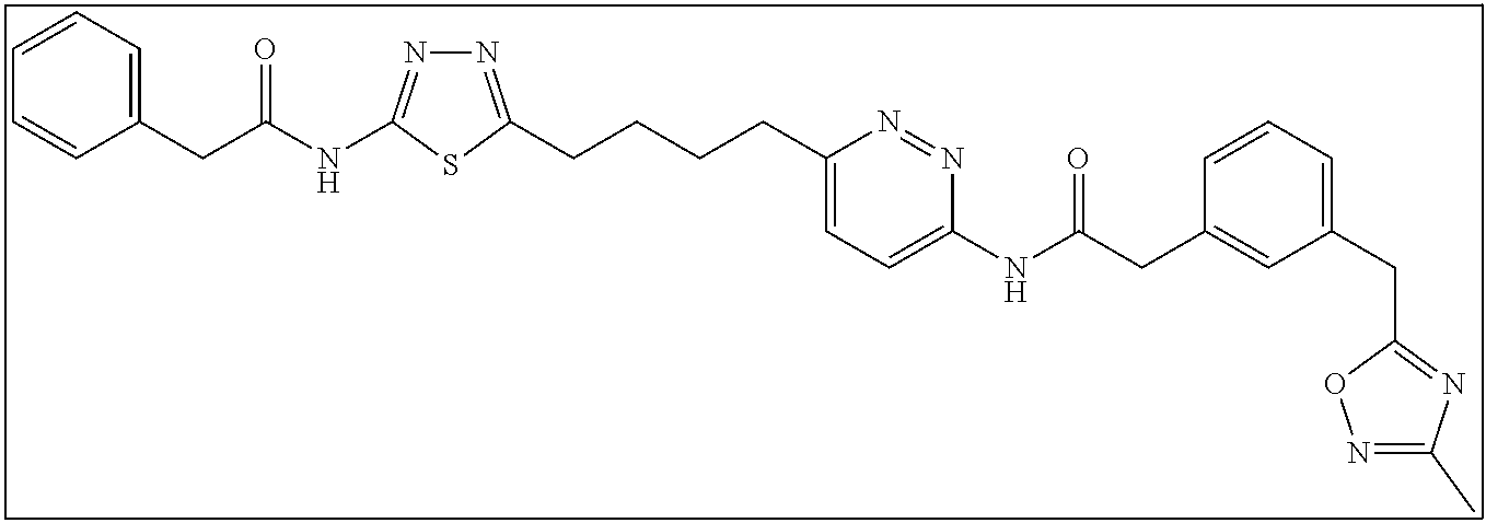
C1=CC=C(CC(NC2=NN=C(CCCCC3=CC=C(NC(CC4=CC(CC5=NC(C)=NO5)=CC=C4)=O)N=N3)S2)=O)C=C1
